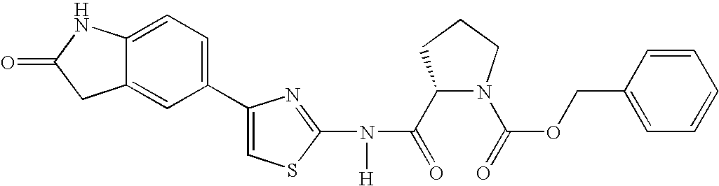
C1(C(=O)N(C2=NC(C3=CC=C4C(=C3)CC(=O)N4)=CS2)[H])N(C(=O)OCC2=CC=CC=C2)CCC1
